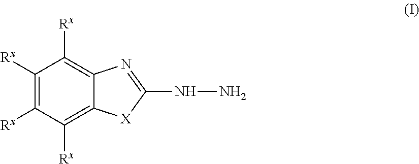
C1([Rx])=C([Rx])C([Rx])=C2C(=C1[Rx])N=C(NN)[X]2
